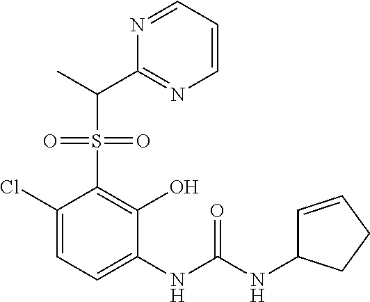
C1(Cl)=CC=C(NC(NC2C=CCC2)=O)C(O)=C1S(=O)(=O)C(C)C1=NC=CC=N1
